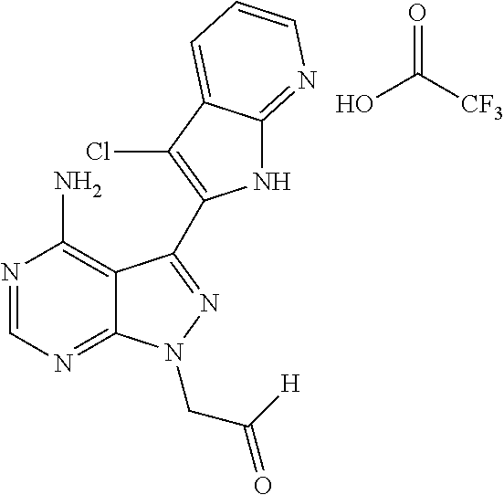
C12=C(N)N=CN=C1N(CC([H])=O)N=C2C1=C(Cl)C2=CC=CN=C2N1.O=C(O)[CF3]
